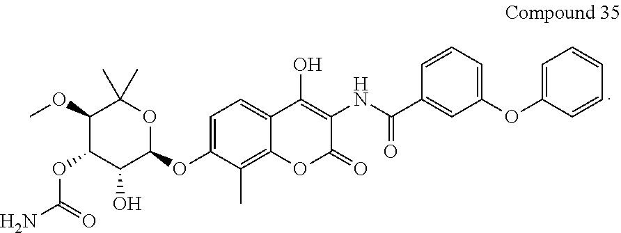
C1=C(OC2OC(C)(C)C(OC)C(OC(N)=O)C2O)C(C)=C2C(=C1)C(O)=C(NC(C1=CC(OC3=CC=CC=C3)=CC=C1)=O)C(=O)O2
